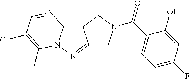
C12=C3N(N=C1CN(C(=O)C1=CC=C(F)C=C1O)C2)C(C)=C(Cl)C=N3
